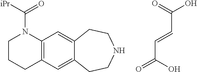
C1CCC2=C(N1C([iPr])=O)C=C1C(=C2)CCNCC1.O=C(O)C=CC(=O)O
